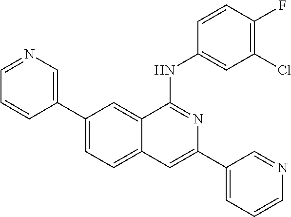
C1(C2=CN=CC=C2)=CC=C2C(=C1)C(NC1=CC(Cl)=C(F)C=C1)=NC(C1=CC=CN=C1)=C2
